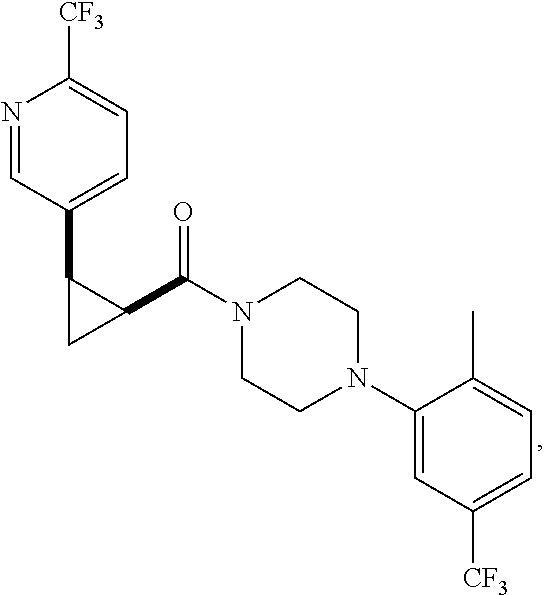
N1=CC(C2CC2C(N2CCN(C3=CC([CF3])=CC=C3C)CC2)=O)=CC=C1[CF3]
